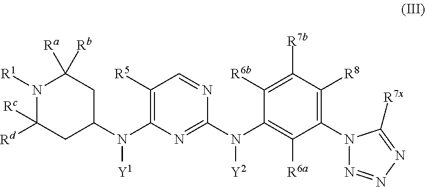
N1([R1])C([Rc])([Rd])CC(N(C2=C([R5])C=NC(N(C3=C([R6a])C(N4N=NN=C4[R7x])=C([R8])C([R7b])=C3[R6b])[Y2])=N2)[Y1])CC1([Rb])[Ra]
